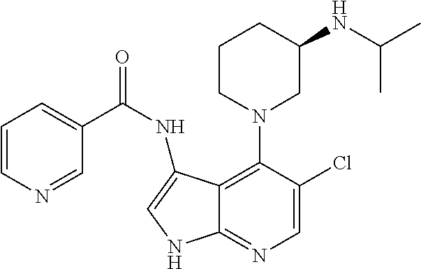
C1=C(Cl)C(N2CC(NC(C)C)CCC2)=C2C(=N1)NC=C2NC(=O)C1=CC=CN=C1
